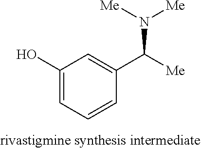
[Me]C(C1=CC(O)=CC=C1)N([Me])[Me]
